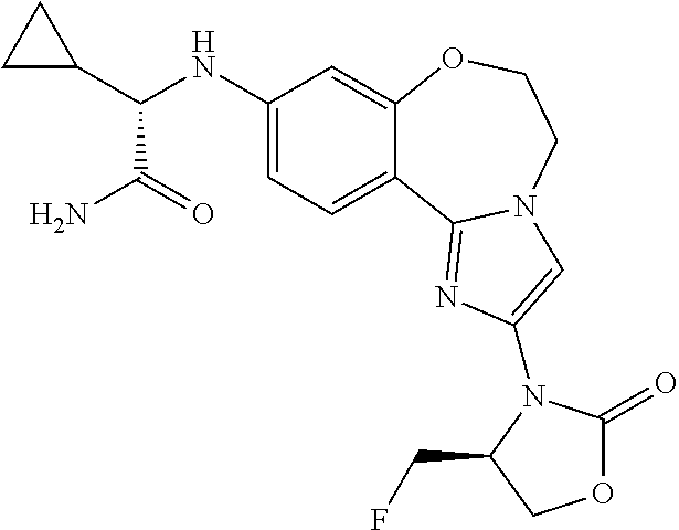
C1(NC(C2CC2)C(=O)N)=CC=C2C(=C1)OCCN1C2=NC(N2C(=O)OCC2CF)=C1
